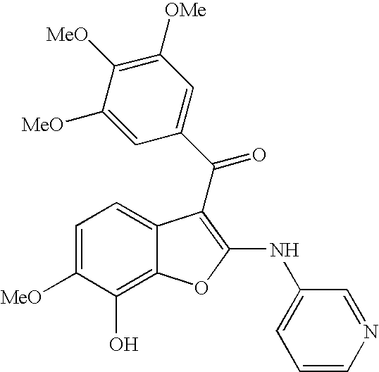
C1=C([MeO])C(O)=C2C(=C1)C(C(C1=CC([OMe])=C([MeO])C([MeO])=C1)=O)=C(NC1=CC=CN=C1)O2
